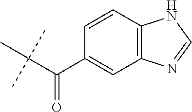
C(C(C)(C)C)(C1=CC2=C(C=C1)NC=N2)=O
